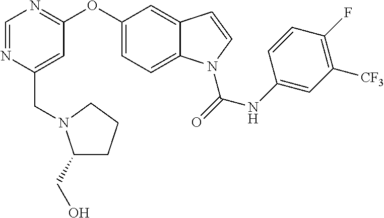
C(C1=CC(OC2=CC=C3C(=C2)C=CN3C(NC2=CC([CF3])=C(F)C=C2)=O)=NC=N1)N1C(CO)CCC1
